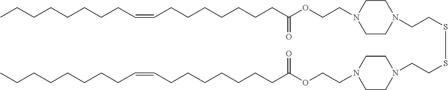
C(CC(OCCN1CCN(CCSSCCN2CCN(CCOC(CCCCCCCC=CCCCCCCCC)=O)CC2)CC1)=O)CCCCCC=CCCCCCCCC
